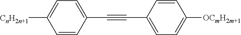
C1=CC(C#CC2=CC=C([OCmH2m+1])C=C2)=CC=C1[CnH2n+1]
